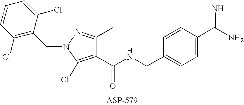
C(N1N=C(C)C(C(NCC2=CC=C(C(N)=N)C=C2)=O)=C1Cl)C1=C(Cl)C=CC=C1Cl
